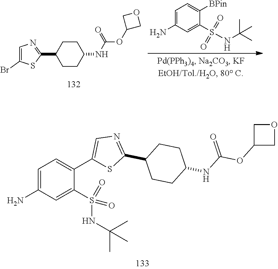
C1=C(N)C=C(S(NC(C)(C)C)(=O)=O)C([BPin])=C1.C1C(OC(=O)NC2CCC(C3=NC=C(Br)S3)CC2)CO1.C1(OC(NC2CCC(C3=NC=C(C4=CC=C(N)C=C4S(=O)(NC(C)(C)C)=O)S3)CC2)=O)COC1
